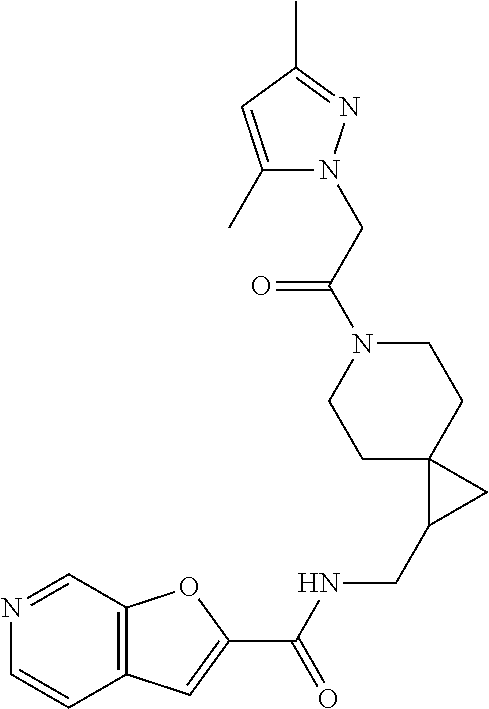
C1C2(CCN(C(CN3C(C)=CC(C)=N3)=O)C1)C(CNC(C1=CC3=C(O1)C=NC=C3)=O)C2
